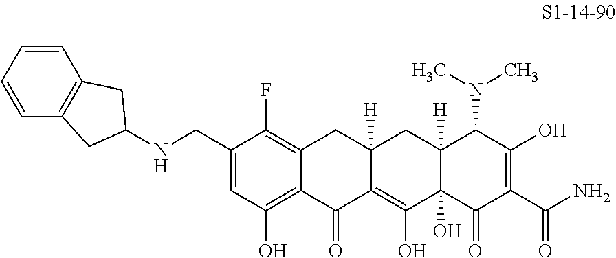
C1(CNC2CC3=C(C2)C=CC=C3)=CC(O)=C2C(=C1F)CC1([H])C(=C(O)C3(O)C([H])(C1)C(N(C)C)C(O)=C(C(N)=O)C3=O)C2=O
